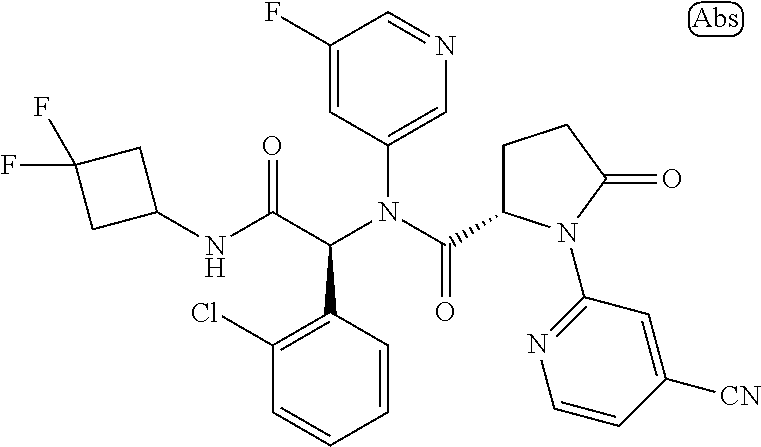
C1(N(C(C2CCC(=O)N2C2=NC=CC([CN])=C2)=O)C(C(NC2CC(F)(F)C2)=O)C2=C(Cl)C=CC=C2)=CN=CC(F)=C1
